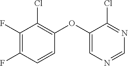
C1(F)=C(F)C=CC(OC2=CN=CN=C2Cl)=C1Cl
